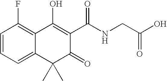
C1=CC=C2C(=C1F)C(O)=C(C(NCC(O)=O)=O)C(=O)C2(C)C
